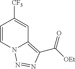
C1=CN2C(=C(C(=O)[OEt])N=N2)C=C1[CF3]
